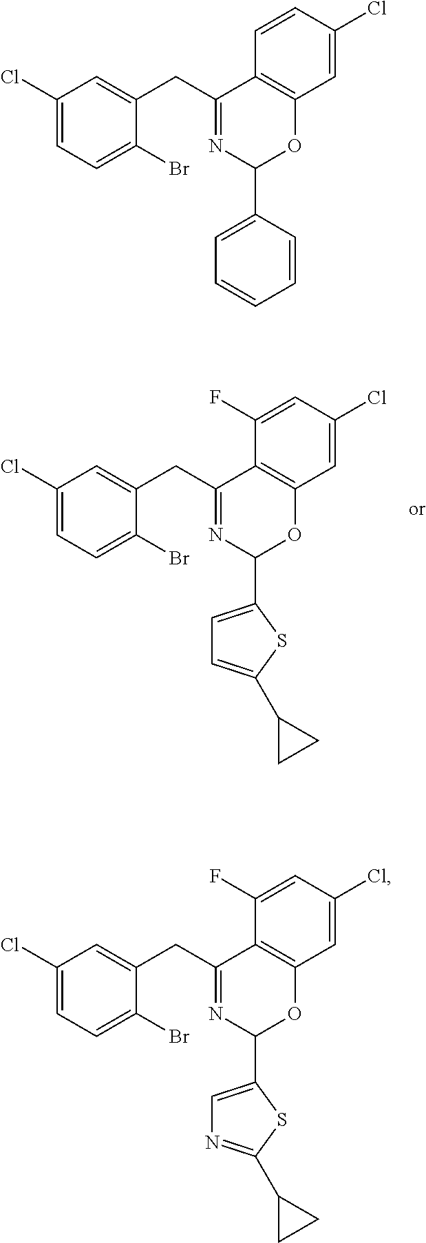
C1(Cl)=CC=C(Br)C(CC2=NC(C3=CC=CC=C3)OC3=C2C=CC(Cl)=C3)=C1.C1(Cl)=CC=C(Br)C(CC2=NC(C3=CC=C(C4CC4)S3)OC3=C2C(F)=CC(Cl)=C3)=C1.C1(Cl)=CC=C(Br)C(CC2=NC(C3=CN=C(C4CC4)S3)OC3=C2C(F)=CC(Cl)=C3)=C1
